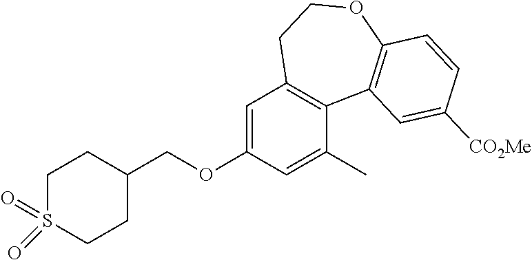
C1=C(OCC2CCS(=O)(=O)CC2)C=C(C)C2=C1CCOC1=C2C=C([CO2Me])C=C1
